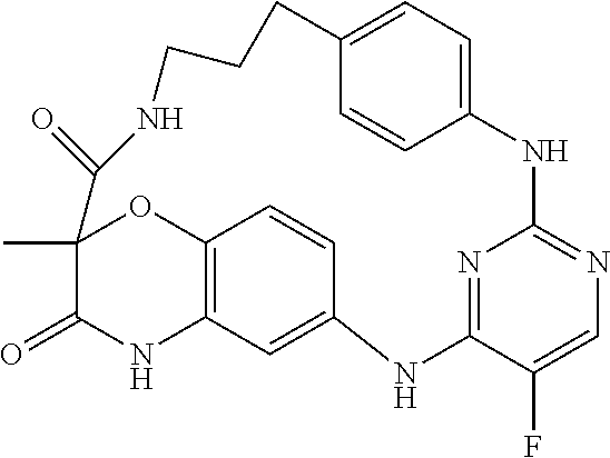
C12(C)C(=O)NC3=C(O1)C=CC(=C3)NC1=NC(=NC=C1F)NC1=CC=C(CCCNC2=O)C=C1
